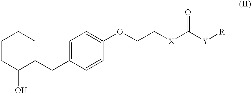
C1CC(O)C(CC2=CC=C(OCC[X]C([Y][R])=O)C=C2)CC1
